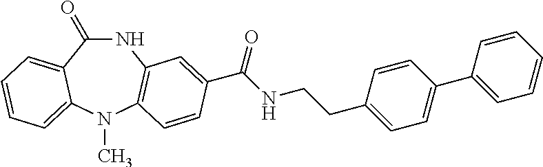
C1(=O)NC2=C(N(C)C3=CC=CC=C13)C=CC(C(NCCC1=CC=C(C3=CC=CC=C3)C=C1)=O)=C2
